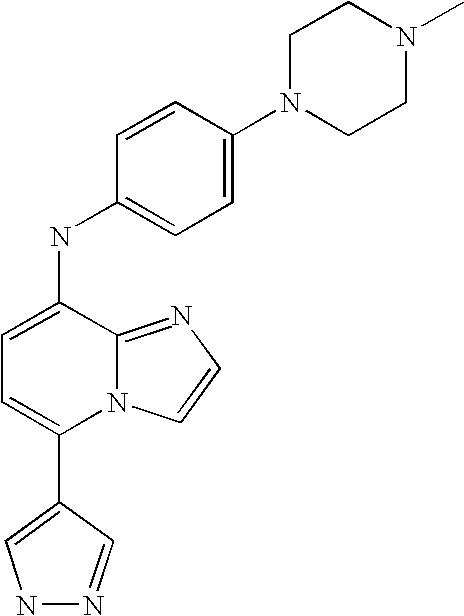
C1(C2=CNN=C2)=CC=C(NC2=CC=C(N3CCN(C)CC3)C=C2)C2=NC=CN12
